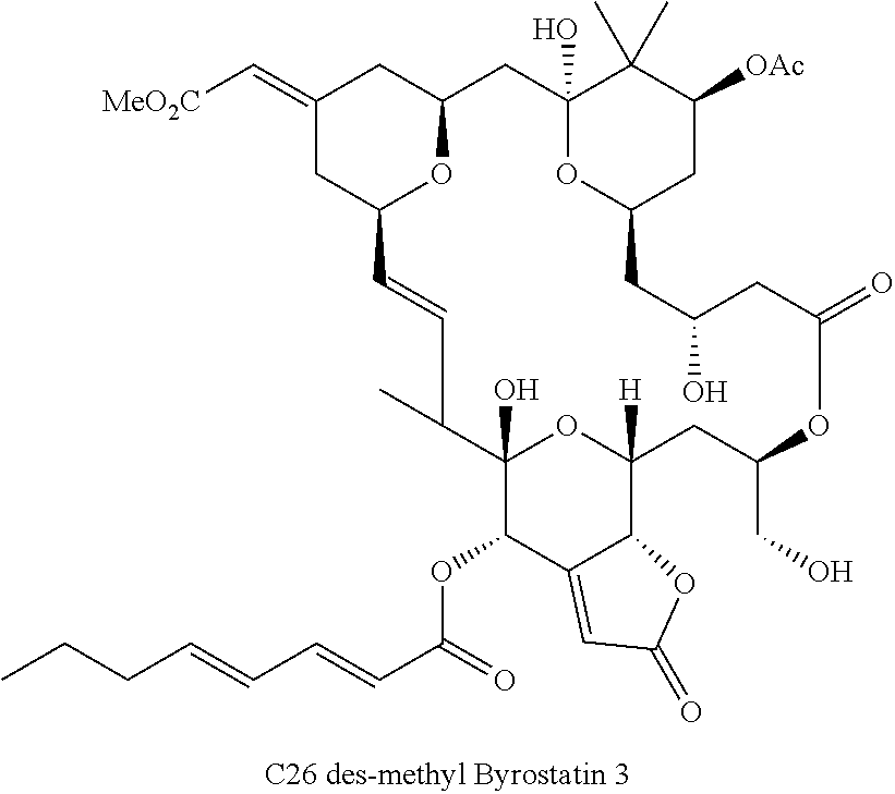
C1(=C[MeO2C])CC2OC(C1)CC1(O)OC(CC([OAc])C1(C)C)CC(O)CC(=O)OC(CO)CC1([H])OC(O)(C(C)C=C2)C(OC(C=CC=CCCC)=O)C2=CC(=O)OC12
